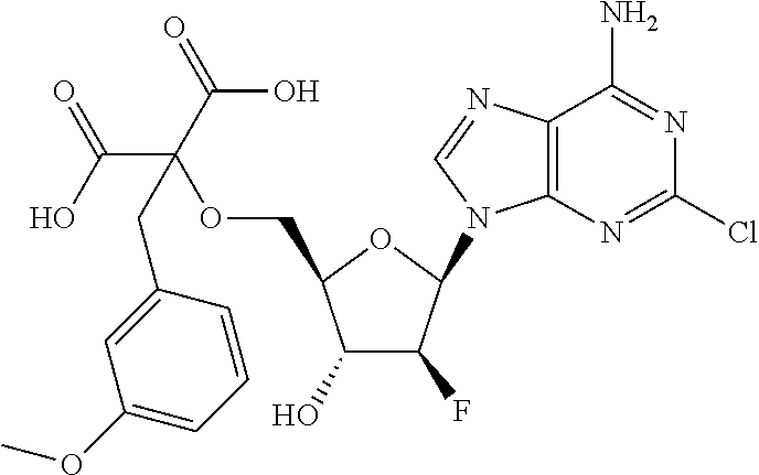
C12=C(N=CN1C1C(F)C(O)C(COC(C(O)=O)(C(=O)O)CC3=CC(OC)=CC=C3)O1)C(N)=NC(Cl)=N2
